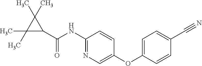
C1(NC(C2C(C)(C)C2(C)C)=O)=NC=C(OC2=CC=C(C#N)C=C2)C=C1
